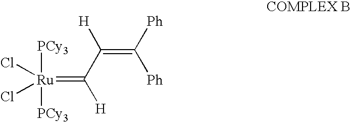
[Ru](=C(C(=C([Ph])[Ph])[H])[H])([PCy3])([PCy3])(Cl)Cl
